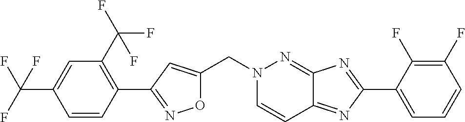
O1C(CN2C=CC3=NC(C4=CC=CC(F)=C4F)=NC3=N2)=CC(C2=C(C(F)(F)F)C=C(C(F)(F)F)C=C2)=N1
